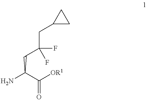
NC(C([OR1])=O)CC(CC1CC1)(F)F
